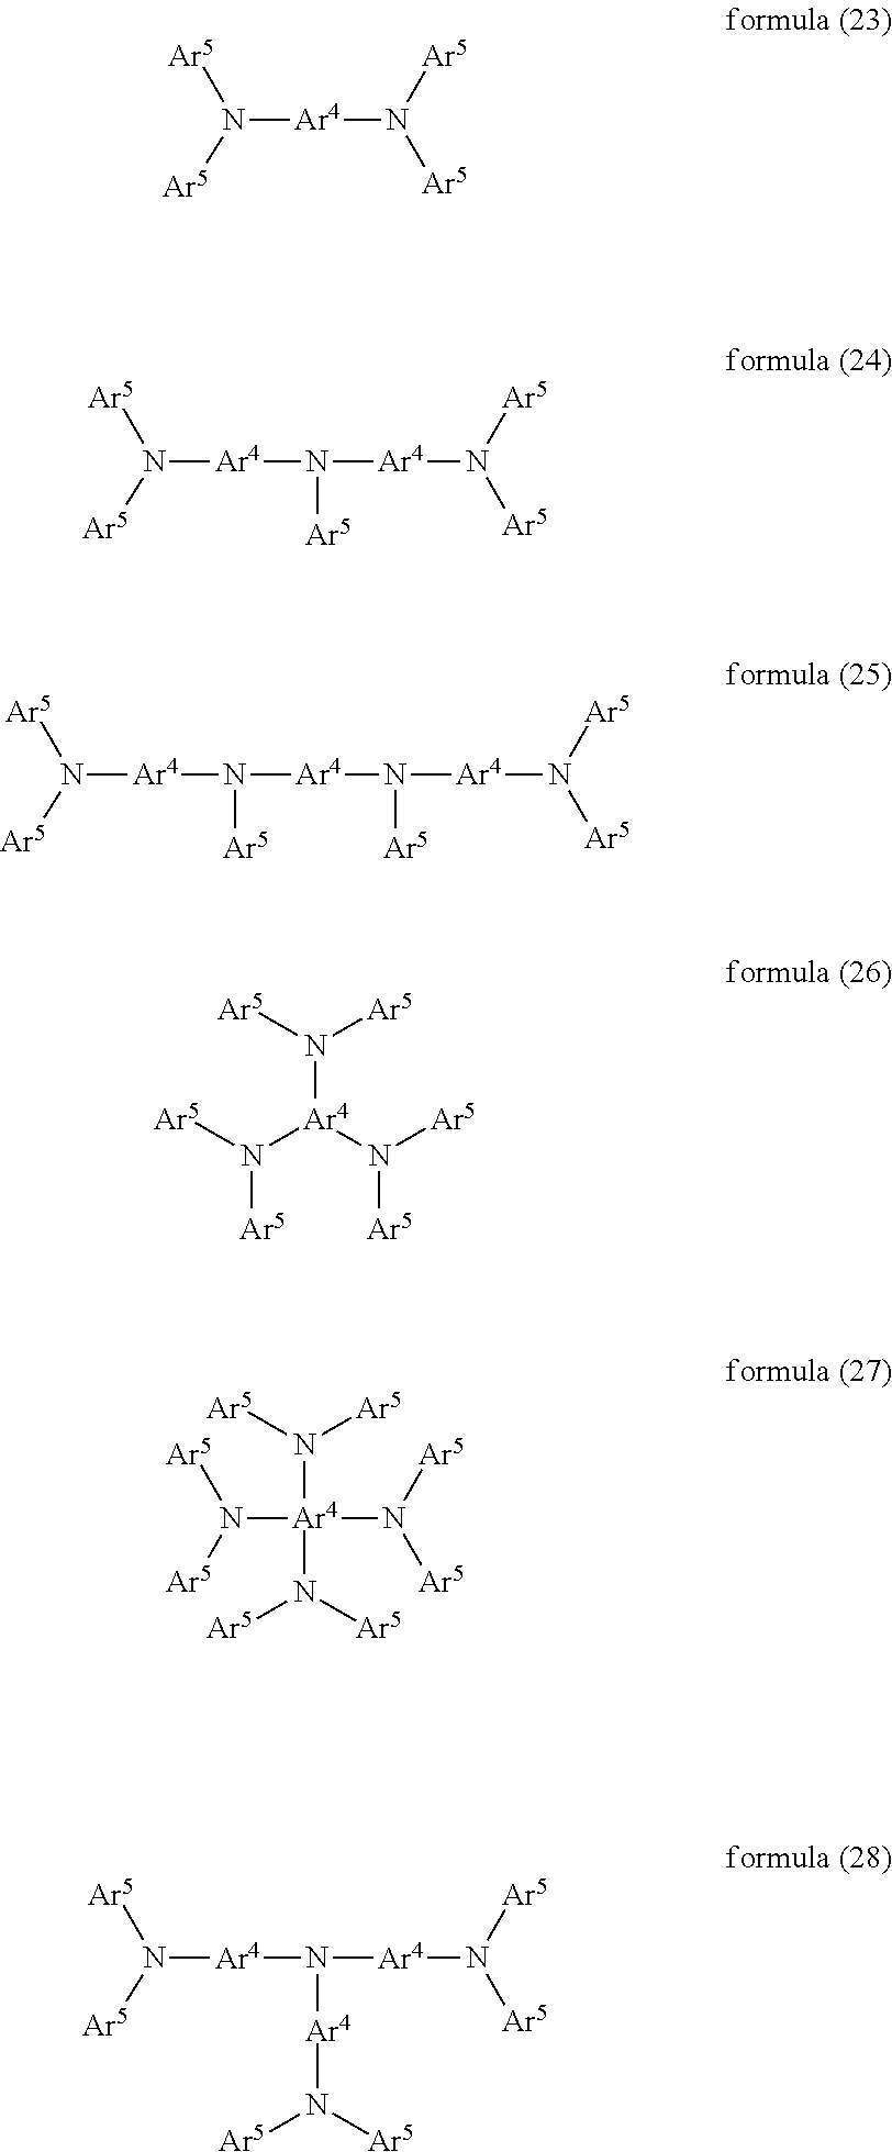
N([Ar4]N([Ar5])[Ar5])([Ar5])[Ar5].N([Ar4]N([Ar4]N([Ar5])[Ar5])[Ar5])([Ar5])[Ar5].N([Ar4]N([Ar4]N([Ar4]N([Ar5])[Ar5])[Ar5])[Ar5])([Ar5])[Ar5].N([Ar4](N([Ar5])[Ar5])N([Ar5])[Ar5])([Ar5])[Ar5].N([Ar4](N([Ar5])[Ar5])(N([Ar5])[Ar5])N([Ar5])[Ar5])([Ar5])[Ar5].N([Ar4]N([Ar4]N([Ar5])[Ar5])[Ar4]N([Ar5])[Ar5])([Ar5])[Ar5]
